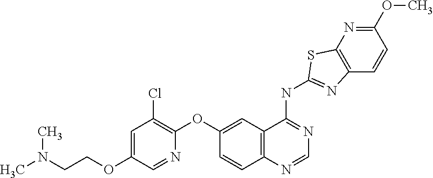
N(CCOC1=CC(Cl)=C(OC2=CC3=C(C=C2)N=CN=C3NC2=NC3=C(N=C(OC)C=C3)S2)N=C1)(C)C
